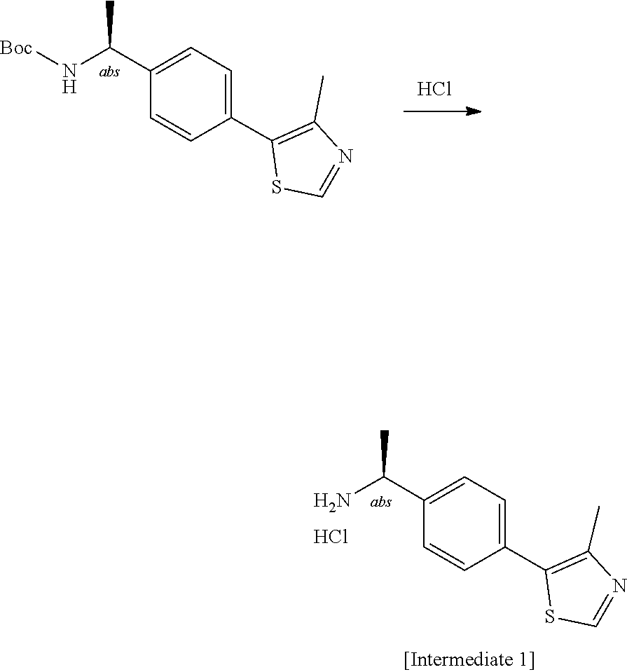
N(C(C1=CC=C(C2=C(C)N=CS2)C=C1)C)[Boc].Cl.C1(C(N)C)=CC=C(C2=C(C)N=CS2)C=C1.Cl
